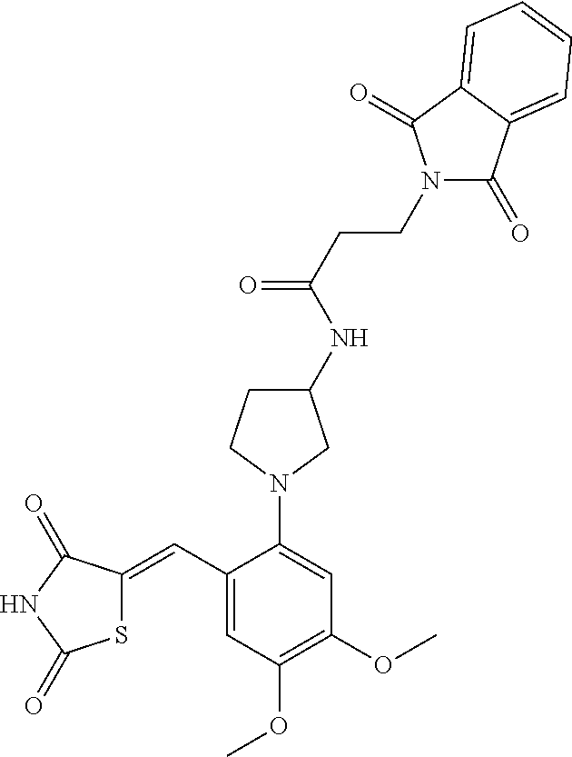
S1C(=CC2=CC(OC)=C(OC)C=C2N2CC(NC(CCN3C(=O)C4=CC=CC=C4C3=O)=O)CC2)C(=O)NC1=O
